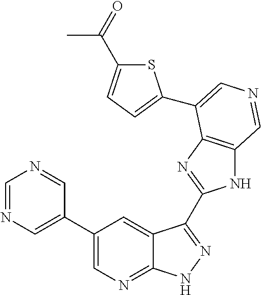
C1(C2=CN=CN=C2)=CN=C2C(=C1)C(C1=NC3=C(N1)C=NC=C3C1=CC=C(C(C)=O)S1)=NN2
